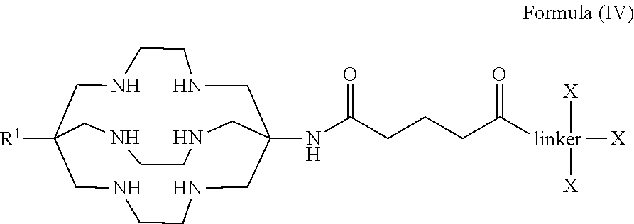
C12([R1])CNCCNCC(NC(CCCC([linker]([X])([X])[X])=O)=O)(CNCCNC1)CNCCNC2
